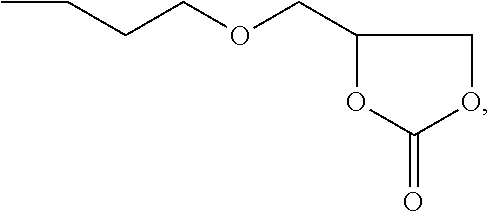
C1(COCCCC)OC(=O)OC1
